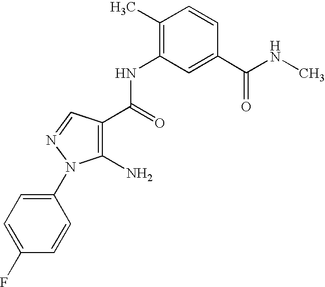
C1(C)=C(NC(=O)C2=C(N)N(C3=CC=C(F)C=C3)N=C2)C=C(C(=O)NC)C=C1
